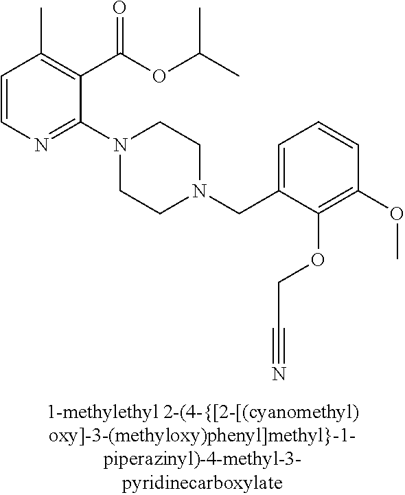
C1=CN=C(N2CCN(CC3=CC=CC(OC)=C3OCC#N)CC2)C(C(OC(C)C)=O)=C1C
